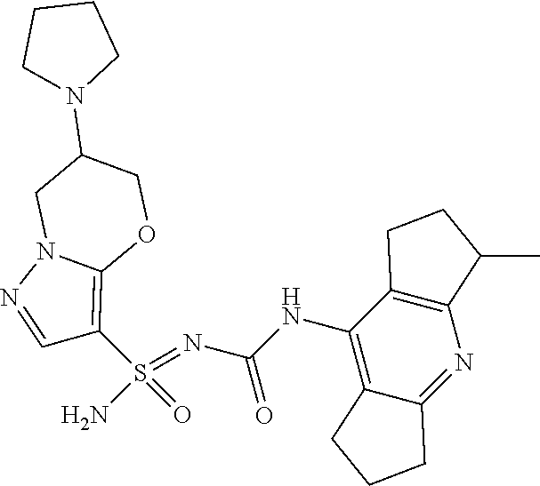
C(NC1=C2C(=NC3=C1CCC3C)CCC2)(N=S(N)(=O)C1=C2N(N=C1)CC(N1CCCC1)CO2)=O
